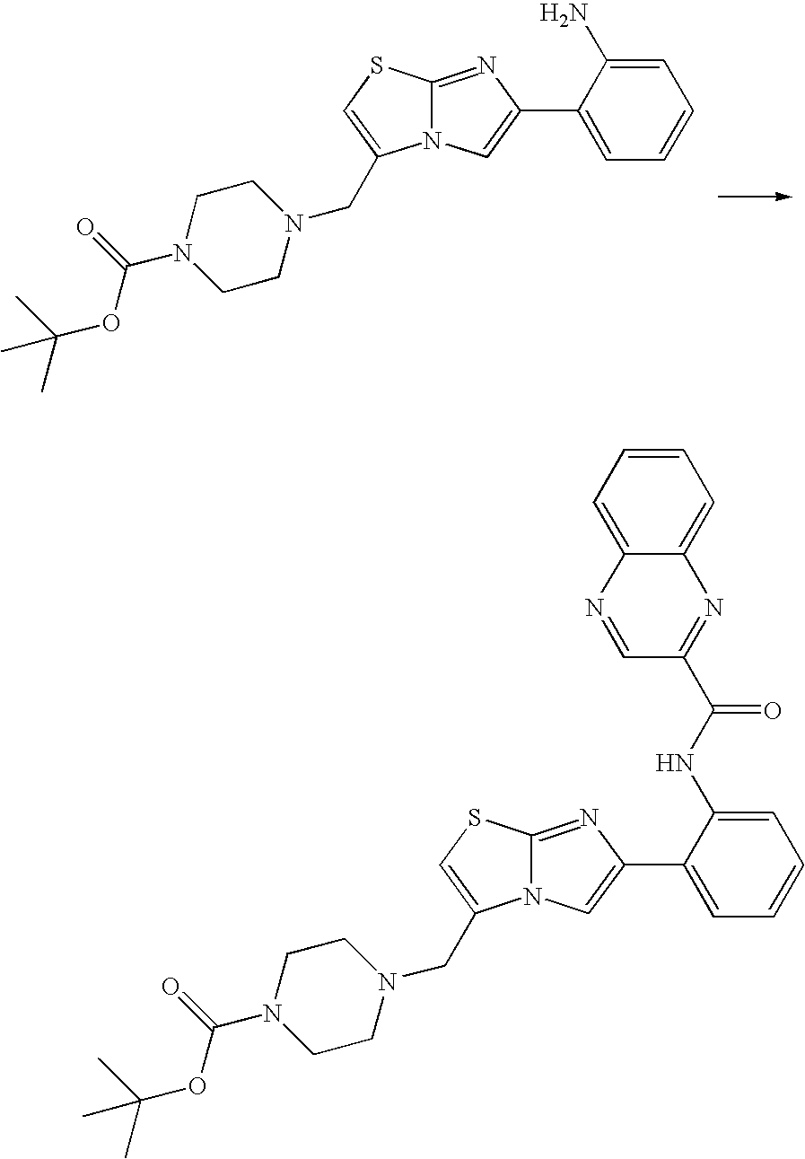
N12C(=NC(C3=CC=CC=C3N)=C1)SC=C2CN1CCN(C(OC(C)(C)C)=O)CC1.N12C(=NC(C3=CC=CC=C3NC(C3=NC4=CC=CC=C4N=C3)=O)=C1)SC=C2CN1CCN(C(OC(C)(C)C)=O)CC1
